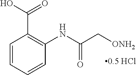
[0.5 HCl].C1=CC=CC(NC(C[ONH2])=O)=C1C(O)=O
